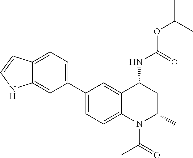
C(OC(C)C)(NC1CC(C)N(C(C)=O)C2=CC=C(C3=CC=C4C(=C3)NC=C4)C=C12)=O
